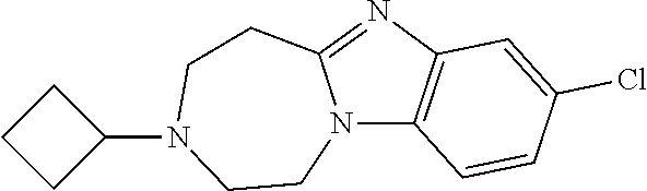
C1CN2C(=NC3=C2C=CC(Cl)=C3)CCN1C1CCC1
